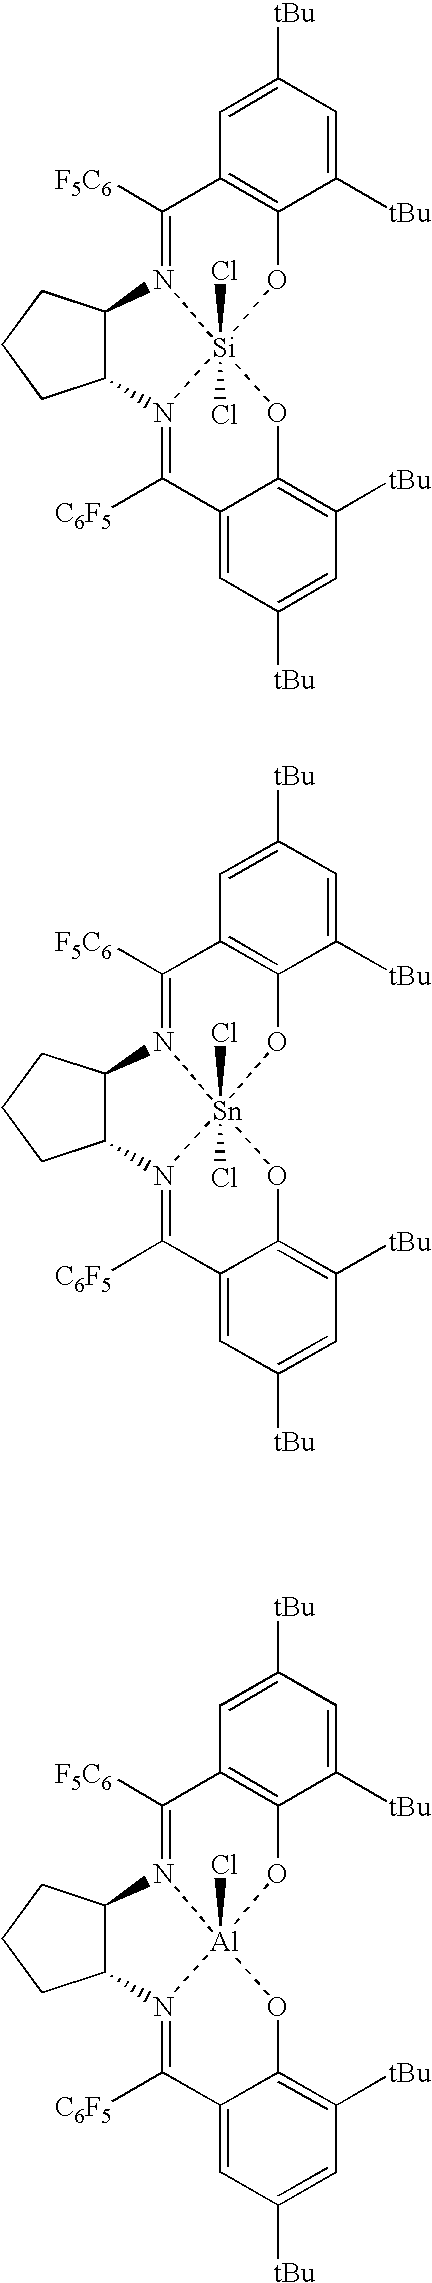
C1=C([tBu])C=C([tBu])C2=C1C([F5C6])=N1[Si]3(Cl)(Cl)(O2)N(=C([C6F5])C2=CC([tBu])=CC([tBu])=C2O3)C2C1CCC2.C1=C([tBu])C=C([tBu])C2=C1C([F5C6])=N1[Sn]3(Cl)(Cl)(O2)N(=C([C6F5])C2=CC([tBu])=CC([tBu])=C2O3)C2C1CCC2.C1=C([tBu])C=C([tBu])C2=C1C([F5C6])=N1[Al]3(Cl)(O2)N(=C([C6F5])C2=CC([tBu])=CC([tBu])=C2O3)C2C1CCC2
